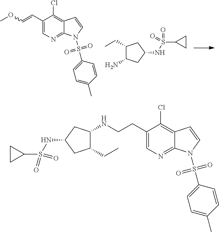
C1(C=COC)=CN=C2C(=C1Cl)C=CN2S(C1=CC=C(C)C=C1)(=O)=O.C1(CC)C(N)CC(NS(C2CC2)(=O)=O)C1.C1(CCNC2C(CC)CC(NS(C3CC3)(=O)=O)C2)=CN=C2C(=C1Cl)C=CN2S(C1=CC=C(C)C=C1)(=O)=O
